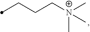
C(CC[N+](C)(C)C)C
